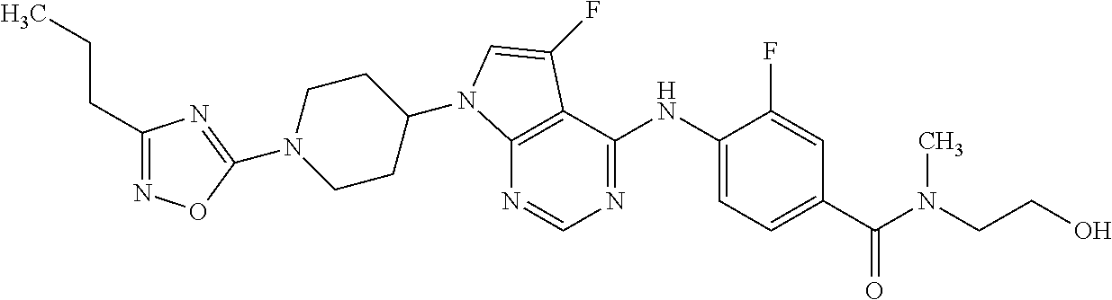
C1(CCC)=NOC(N2CCC(N3C4=C(C(NC5=CC=C(C(N(CCO)C)=O)C=C5F)=NC=N4)C(F)=C3)CC2)=N1
